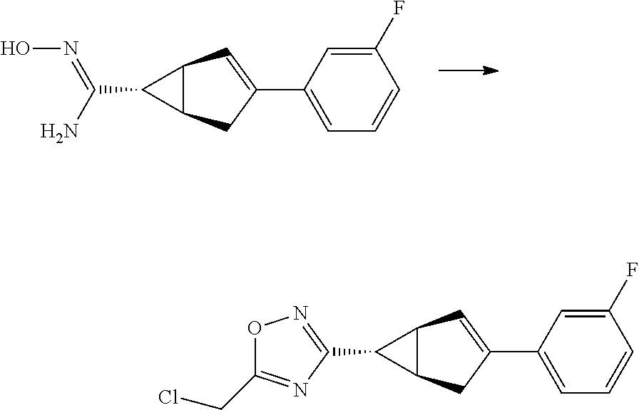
C1(C(N)=NO)C2C1C=C(C1=CC=CC(F)=C1)C2.C1(C2=NOC(CCl)=N2)C2C1C=C(C1=CC=CC(F)=C1)C2
